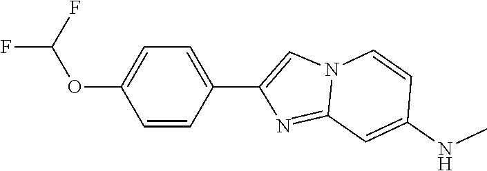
C1=CC(C2=CN3C(=N2)C=C(NC)C=C3)=CC=C1OC(F)F
